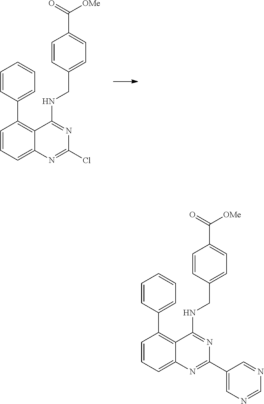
C1=CC=C2C(=C1C1=CC=CC=C1)C(NCC1=CC=C(C([OMe])=O)C=C1)=NC(Cl)=N2.C1=CC=C2C(=C1C1=CC=CC=C1)C(NCC1=CC=C(C([OMe])=O)C=C1)=NC(C1=CN=CN=C1)=N2
